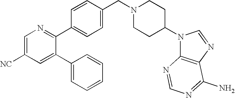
C1=C([NC])C=C(C2=CC=CC=C2)C(C2=CC=C(CN3CCC(N4C5=C(N=C4)C(N)=NC=N5)CC3)C=C2)=N1
